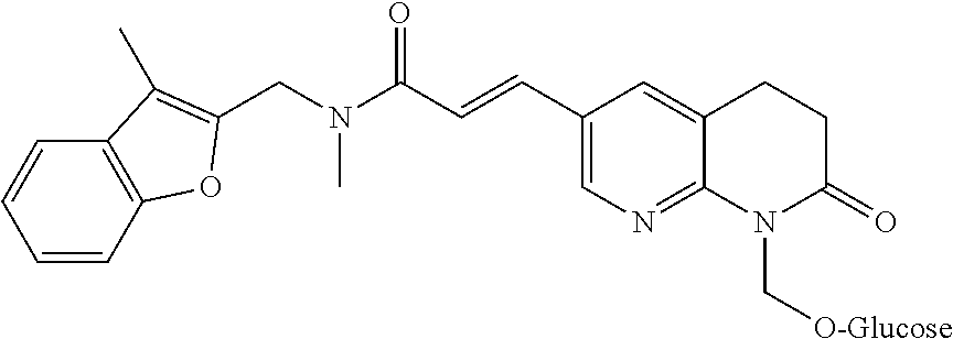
C1(C=CC(N(CC2=C(C)C3=C(C=CC=C3)O2)C)=O)=CN=C2C(=C1)CCC(=O)N2C[O-Glucose]
